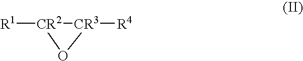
[R1][CR2]1O[CR3]1[R4]
